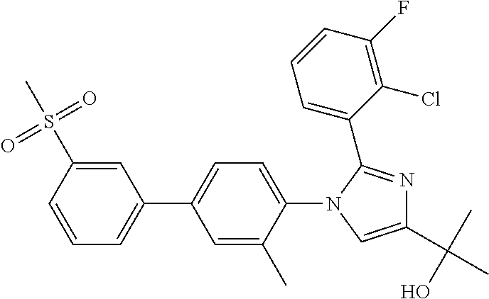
C1=CC(S(=O)(=O)C)=CC(C2=CC=C(N3C=C(C(C)(O)C)N=C3C3=CC=CC(F)=C3Cl)C(C)=C2)=C1
